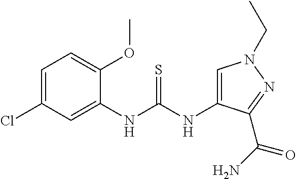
C1=C(Cl)C=C(NC(NC2=CN(CC)N=C2C(N)=O)=S)C(OC)=C1
